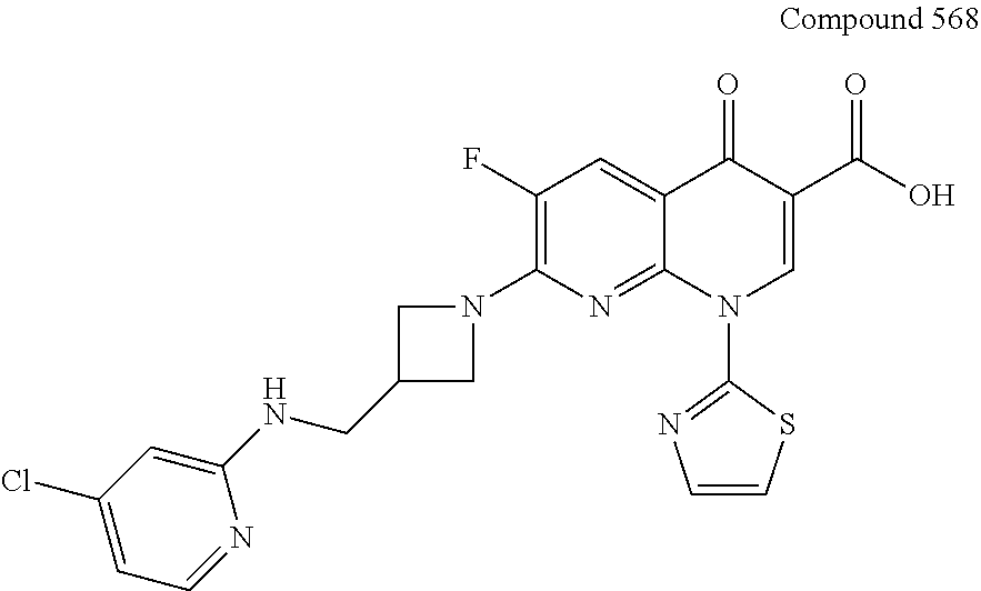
C1(F)=C(N2CC(CNC3=CC(Cl)=CC=N3)C2)N=C2C(=C1)C(=O)C(C(O)=O)=CN2C1=NC=CS1
